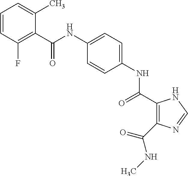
C(NC1=CC=C(NC(=O)C2=C(C(NC)=O)N=CN2)C=C1)(=O)C1=C(F)C=CC=C1C
